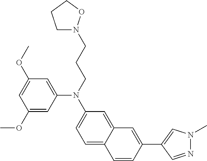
C1=C(N(C2=CC=C3C(=C2)C=C(C2=CN(C)N=C2)C=C3)CCCN2CCCO2)C=C(OC)C=C1OC
